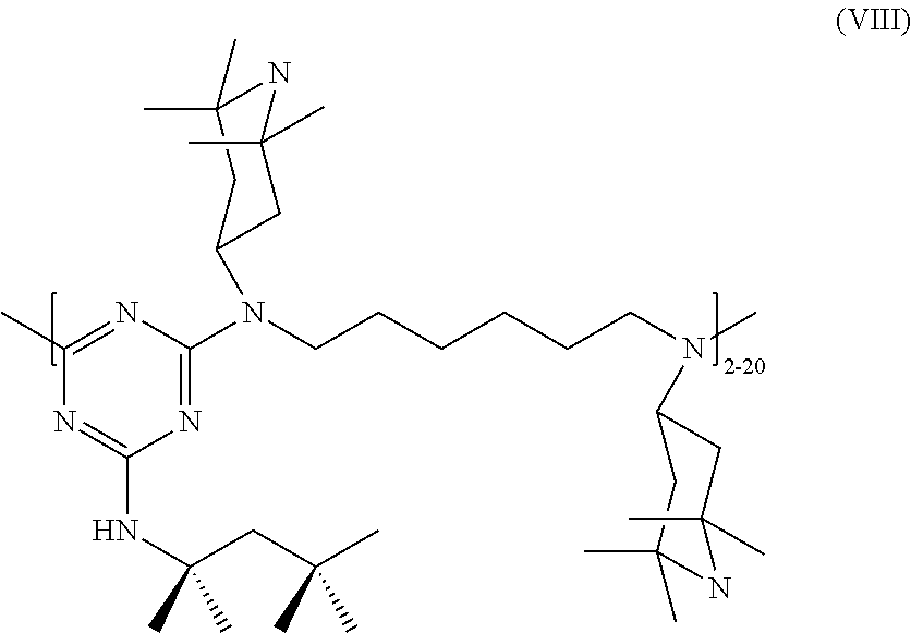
CN(CCCCCCN(C1=NC(NC(CC(C)(C)C)(C)C)=NC(C)=N1)C1CC(C)(C)NC(C)(C)C1)C1CC(C)(C)NC(C)(C)C1
